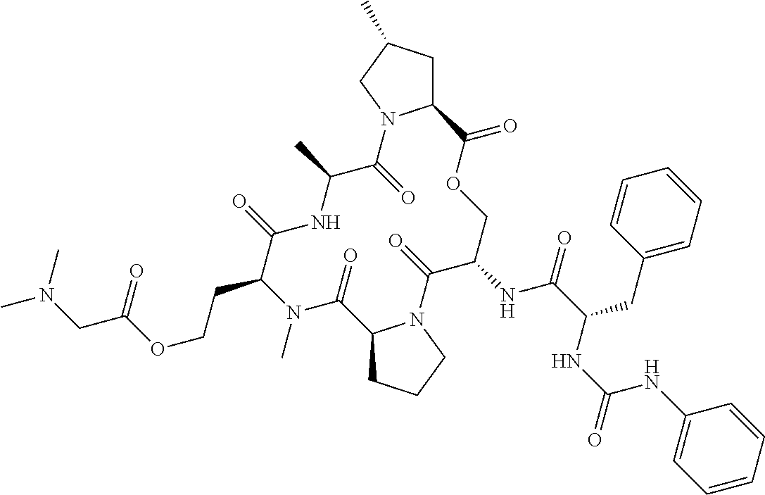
C12CC(C)CN1C(=O)C(C)NC(=O)C(CCOC(=O)CN(C)C)N(C)C(=O)C1CCCN1C(=O)C(NC(=O)C(CC1=CC=CC=C1)NC(=O)NC1=CC=CC=C1)COC2=O
